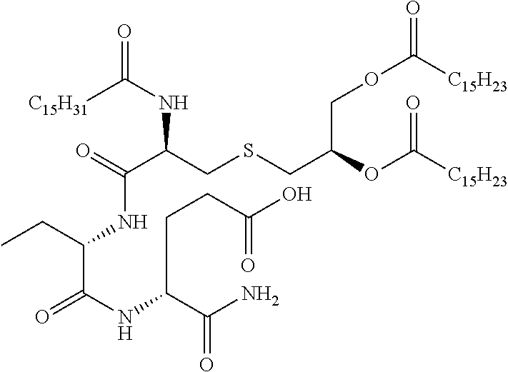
O=C(C(CSCC(OC([C15H23])=O)COC([C15H23])=O)NC(=O)[C15H31])NC(C(NC(C(N)=O)CCC(O)=O)=O)CC
